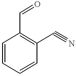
C1=CC=CC(C#N)=C1C=O
